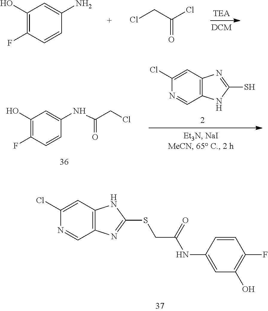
C1(O)=C(F)C=CC(N)=C1.ClCC(Cl)=O.C12=C(C=C(Cl)N=C1)N=C(S)N2.C1=CC(NC(CCl)=O)=CC(O)=C1F.C12=C(C=C(Cl)N=C1)NC(SCC(NC1=CC(O)=C(F)C=C1)=O)=N2
